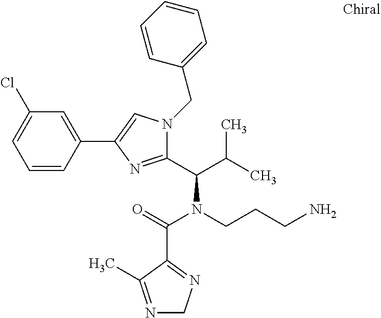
C1=CC(C2=CN(CC3=CC=CC=C3)C(C(C(C)C)N(CCCN)C(=O)C3=NCN=C3C)=N2)=CC(Cl)=C1
